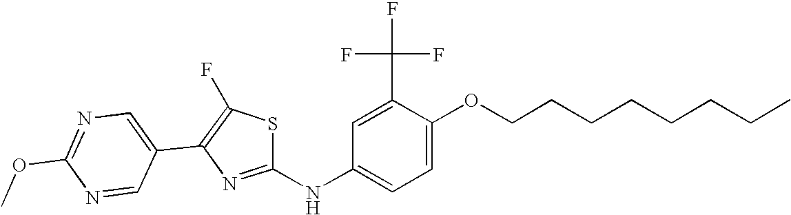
C1(C(F)(F)F)=CC(NC2=NC(C3=CN=C(OC)N=C3)=C(F)S2)=CC=C1OCCCCCCCC
